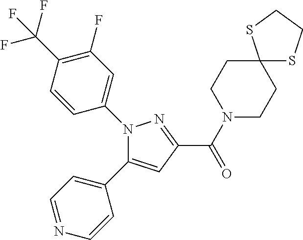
C(=O)(C1=NN(C2=CC(F)=C(C(F)(F)F)C=C2)C(C2=CC=NC=C2)=C1)N1CCC2(CC1)SCCS2
